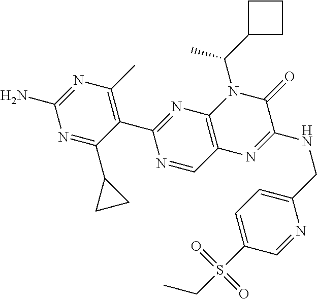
C1(C2=NC3=C(C=N2)N=C(NCC2=CC=C(S(CC)(=O)=O)C=N2)C(=O)N3C(C)C2CCC2)=C(C)N=C(N)N=C1C1CC1
